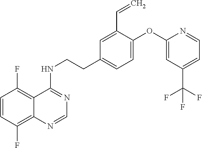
C1=CC(F)=C2C(=C1F)C(NCCC1=CC=C(OC3=CC(C(F)(F)F)=CC=N3)C(C=C)=C1)=NC=N2
